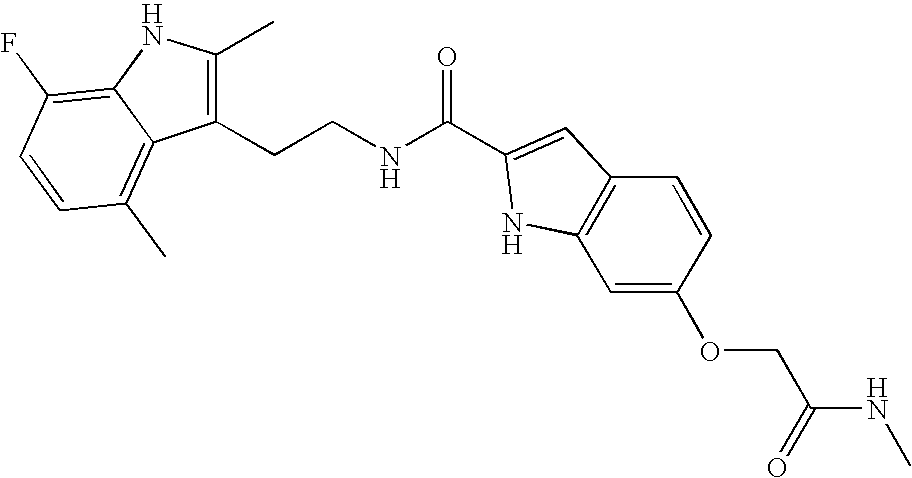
C1(CCNC(=O)C2=CC3=C(C=C(OCC(NC)=O)C=C3)N2)=C(C)NC2=C(F)C=CC(C)=C12
